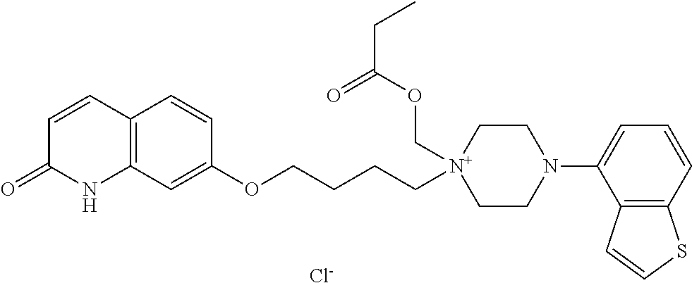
C12=C(C=C(OCCCC[N+]3(COC(=O)CC)CCN(C4=CC=CC5=C4C=CS5)CC3)C=C1)NC(=O)C=C2.[Cl-]
